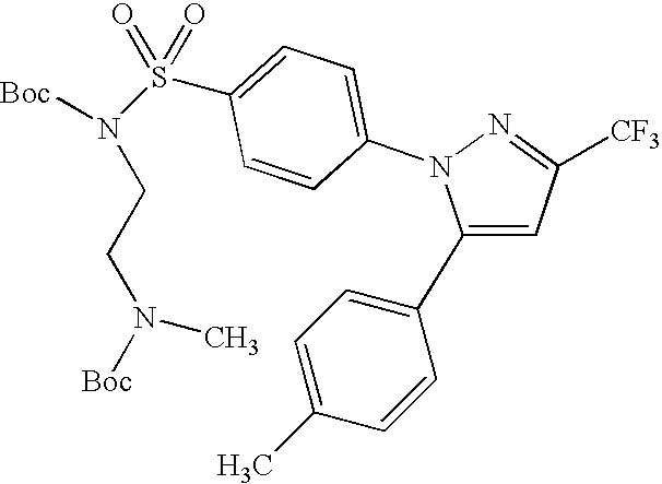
C1(C2=CC=C(C)C=C2)=CC([CF3])=NN1C1=CC=C(S(N(CCN(C)[Boc])[Boc])(=O)=O)C=C1
